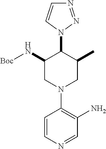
C1=CN=CC(N)=C1N1CC(C)C(N2N=NC=C2)C(N[Boc])C1
